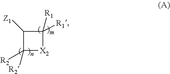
C1([Z1])C([R2])([R2])[X2]C1([R1])[R1]
